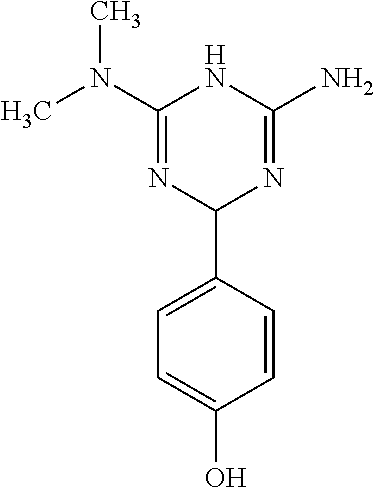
CN(C1=NC(C2=CC=C(O)C=C2)N=C(N)N1)C
